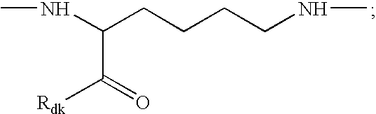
CNC(CCCCNC)C(=O)[Rdk]
